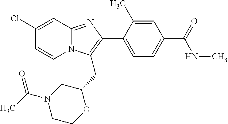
C1(Cl)=CC2=NC(C3=CC=C(C(=O)NC)C=C3C)=C(CC3CN(C(C)=O)CCO3)N2C=C1
